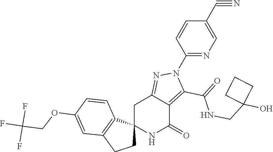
C12(NC(=O)C3=C(C(=O)NCC4(O)CCC4)N(C4=NC=C(C#N)C=C4)N=C3C1)CCC1=C2C=CC(OCC(F)(F)F)=C1
